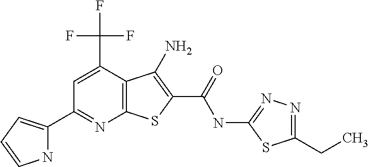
C12=C(C(C(F)(F)F)=CC(C3=CC=CN3)=N1)C(N)=C(C(NC1=NN=C(CC)S1)=O)S2
